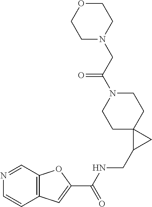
C1C2(CCN(C(CN3CCOCC3)=O)C1)C(CNC(C1=CC3=C(O1)C=NC=C3)=O)C2
